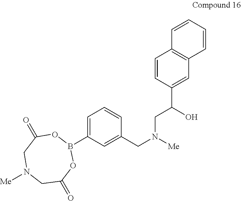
C1=CC2=C(C=C1)C=C(C(CN(CC1=CC(B3OC(=O)CN([Me])CC(=O)O3)=CC=C1)[Me])O)C=C2
